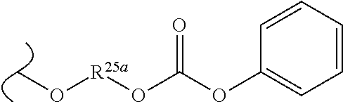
CO[R25a]OC(=O)OC1=CC=CC=C1
